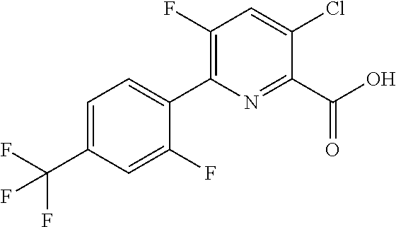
C1(C2=C(F)C=C(Cl)C(C(O)=O)=N2)=CC=C(C(F)(F)F)C=C1F
